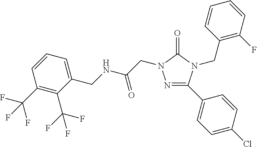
N(C(=O)CN1N=C(C2=CC=C(Cl)C=C2)N(CC2=C(F)C=CC=C2)C1=O)CC1=CC=CC(C(F)(F)F)=C1C(F)(F)F
